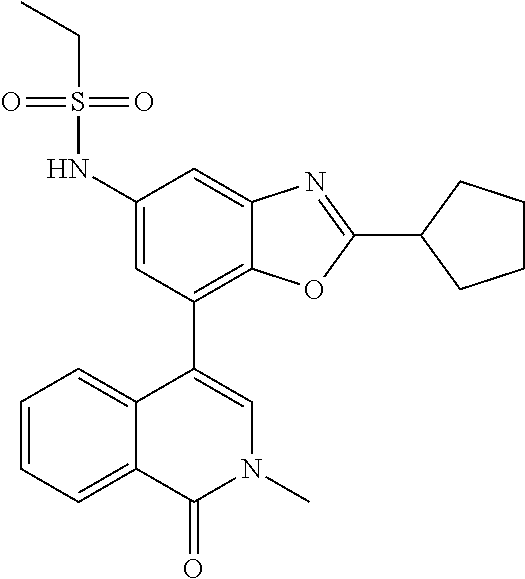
C1=C2C(=CC=C1)C(C1=C3C(=CC(NS(CC)(=O)=O)=C1)N=C(C1CCCC1)O3)=CN(C)C2=O
